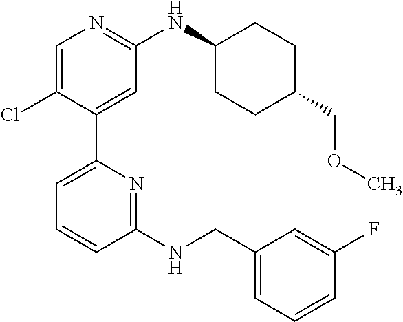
C1=C(Cl)C(C2=CC=CC(NCC3=CC=CC(F)=C3)=N2)=CC(NC2CCC(COC)CC2)=N1
